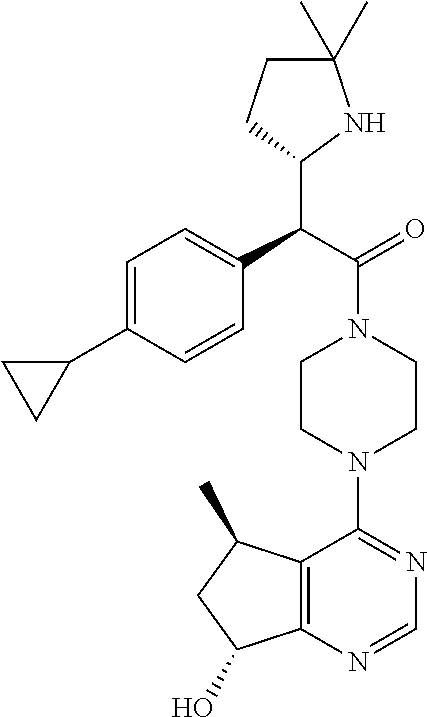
C(C(=O)N1CCN(C2=NC=NC3=C2C(C)CC3O)CC1)(C1NC(C)(C)CC1)C1=CC=C(C2CC2)C=C1
